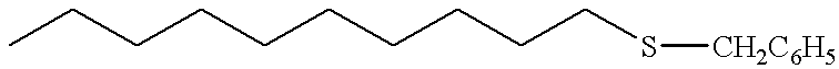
CCCCCCCCCCS[CH2C6H5]
